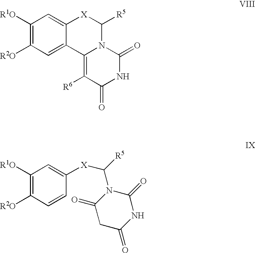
C1([R1O])=C([R2O])C=C2C(=C1)[X]C([R5])N1C2=C([R6])C(=O)NC1=O.C1([R1O])=C([R2O])C=CC([X]C(N2C(=O)CC(=O)NC2=O)[R5])=C1
